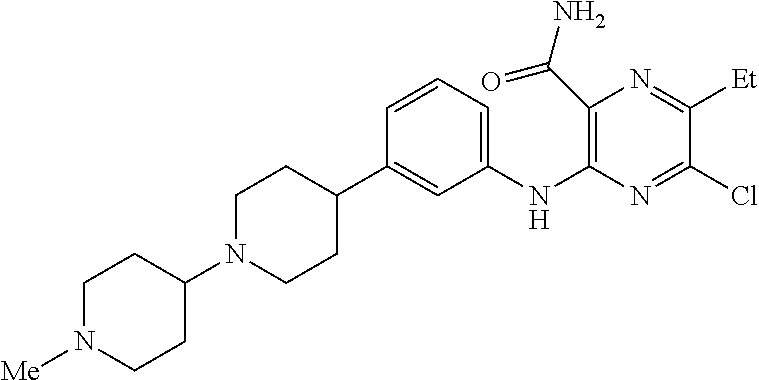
C1=CC=C(NC2=C(C(N)=O)N=C([Et])C(Cl)=N2)C=C1C1CCN(C2CCN([Me])CC2)CC1
